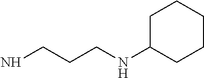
C1C(NCCCN)CCCC1
